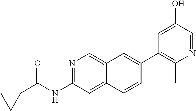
N1=C(NC(C2CC2)=O)C=C2C(=C1)C=C(C1=C(C)N=CC(O)=C1)C=C2
